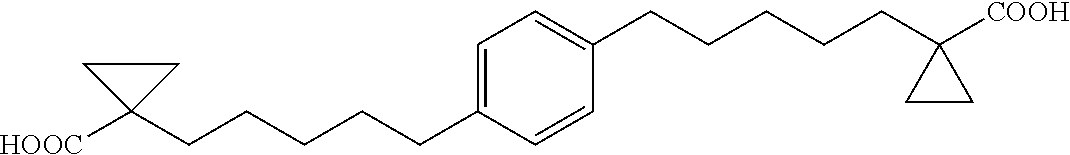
C1=C(CCCCCC2([HOOC])CC2)C=CC(CCCCCC2([COOH])CC2)=C1
